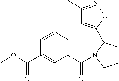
COC(C1=CC(C(=O)N2CCCC2C2=CC(C)=NO2)=CC=C1)=O
